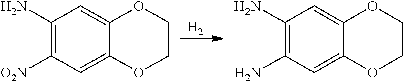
[H2].C1(N)=C([O2N])C=C2C(=C1)OCCO2.C1(N)=C(N)C=C2C(=C1)OCCO2
